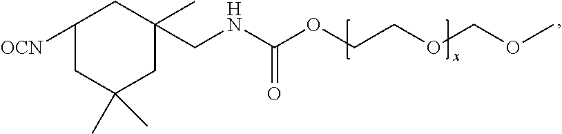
C1([OCN])CC(C)(C)CC(C)(CNC(OCCOCOC)=O)C1
